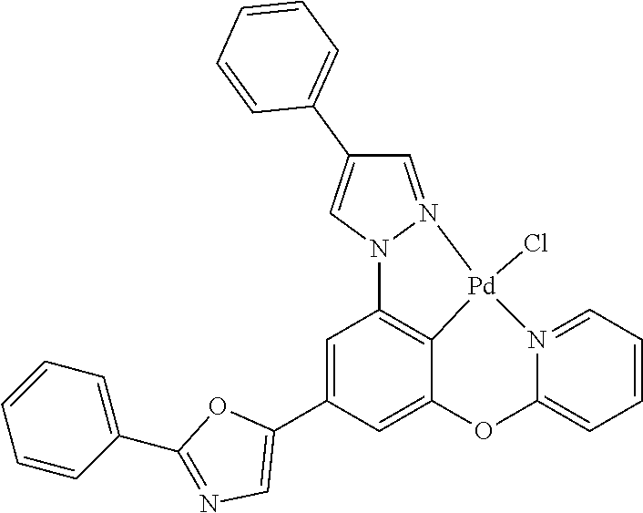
C1=C(C2=CN=C(C3=CC=CC=C3)O2)C=C2C3=C1N1N(=CC(C4=CC=CC=C4)=C1)[Pd]3(Cl)N1=CC=CC=C1O2
